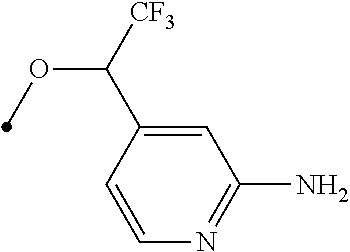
C1=CC(C([CF3])OC)=CC(N)=N1
